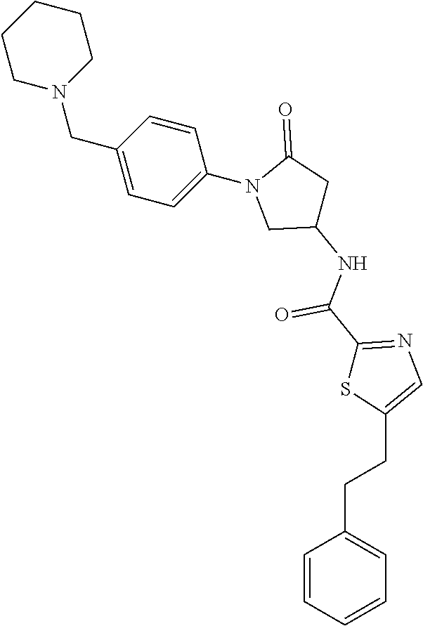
C1CN(CC2=CC=C(N3CC(NC(C4=NC=C(CCC5=CC=CC=C5)S4)=O)CC3=O)C=C2)CCC1
